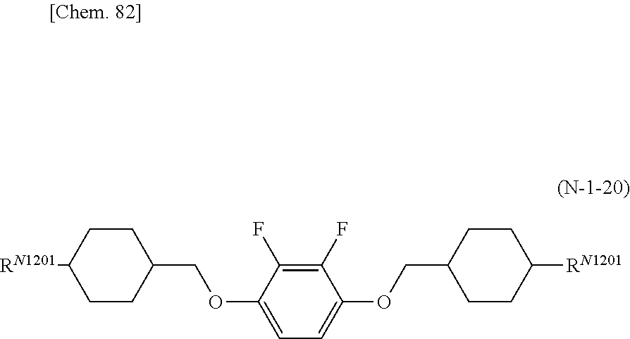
C1(OCC2CCC([RN1201])CC2)=CC=C(OCC2CCC([RN1201])CC2)C(F)=C1F
